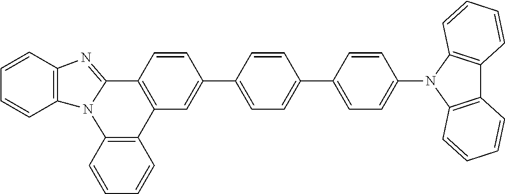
C1=CC2=C(C=C1)N1C(=NC3=C1C=CC=C3)C1=C2C=C(C2=CC=C(C3=CC=C(N4C5=C(C6=C4C=CC=C6)C=CC=C5)C=C3)C=C2)C=C1
